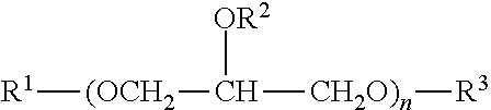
[R1][(OCH2]C([OR2])[CH2O)n][R3]
